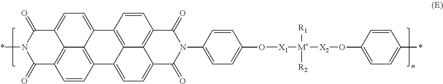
C12=C3C(=CC=C4C3=C(C=C1)C(=O)N(*)C4=O)C1=C3C2=CC=C2C3=C(C=C1)C(=O)N(C1=CC=C(O[X1][M+]([R1])([R2])[X2]OC3=CC=C(*)C=C3)C=C1)C2=O
